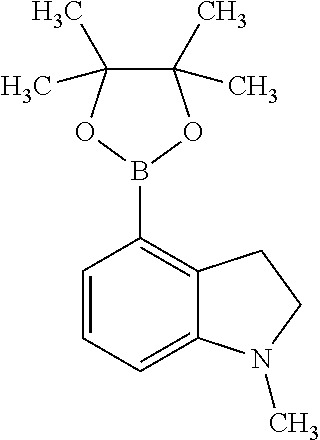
C1(C)(C)C(C)(C)OB(C2=C3C(=CC=C2)N(C)CC3)O1
